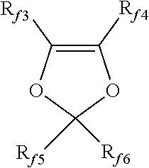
C1([Rf3])=C([Rf4])OC([Rf6])([Rf5])O1
